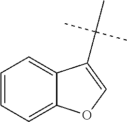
C12=CC=CC=C1OC=C2C(C)(C)C
